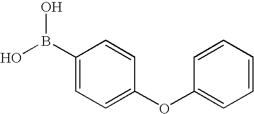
C1(B(O)O)=CC=C(OC2=CC=CC=C2)C=C1
